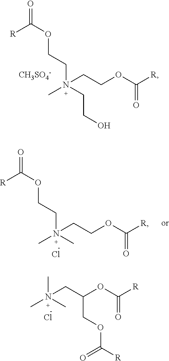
[R]C(OCCN(CCO)(C)CCOC(=O)[R])=O.[CH3SO4-].[R]C(OCCN(C)(C)CCOC(=O)[R])=O.Cl.CN(C)(C)CC(OC(=O)[R])COC(=O)[R].Cl
